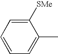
C1([SMe])=CC=CC=C1C
